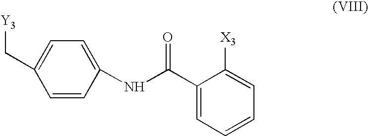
C1=C(NC(C2=CC=CC=C2[X3])=O)C=CC(C[Y3])=C1
